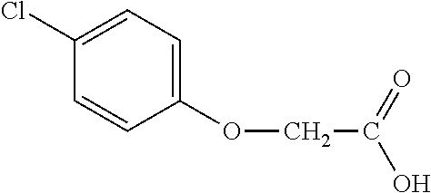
C1(OCC(O)=O)=CC=C(Cl)C=C1
